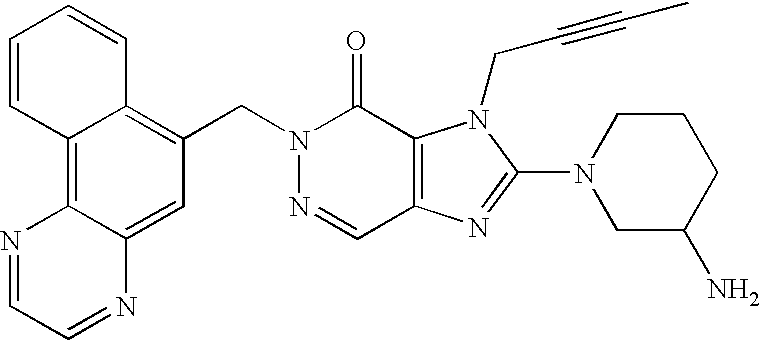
N1=CC2=C(C(=O)N1CC1=C3C(=C4C(=C1)N=CC=N4)C=CC=C3)N(CC#CC)C(N1CC(N)CCC1)=N2
